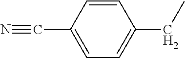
C1=C(C#N)C=CC(CC)=C1
